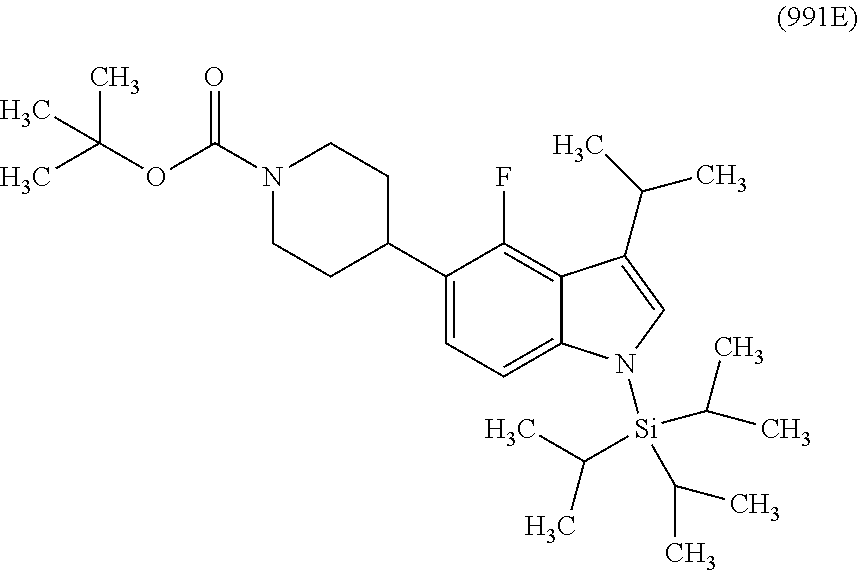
C1=C(C2CCN(C(OC(C)(C)C)=O)CC2)C(F)=C2C(=C1)N([Si](C(C)C)(C(C)C)C(C)C)C=C2C(C)C
